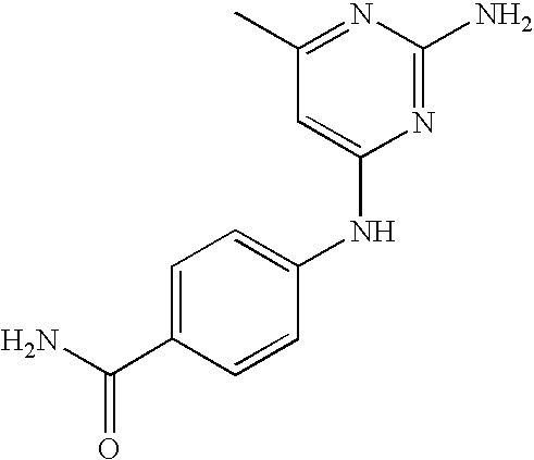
C1=C(C(N)=O)C=CC(NC2=CC(C)=NC(N)=N2)=C1
